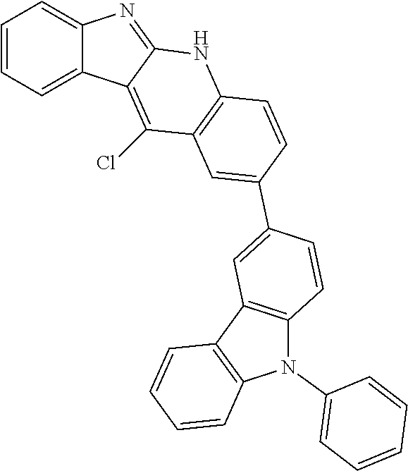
C1=CC=C2C(=C1)N=C1C2=C(Cl)C2=C(N1)C=CC(C1=CC3=C(C=C1)N(C1=CC=CC=C1)C1=C3C=CC=C1)=C2
